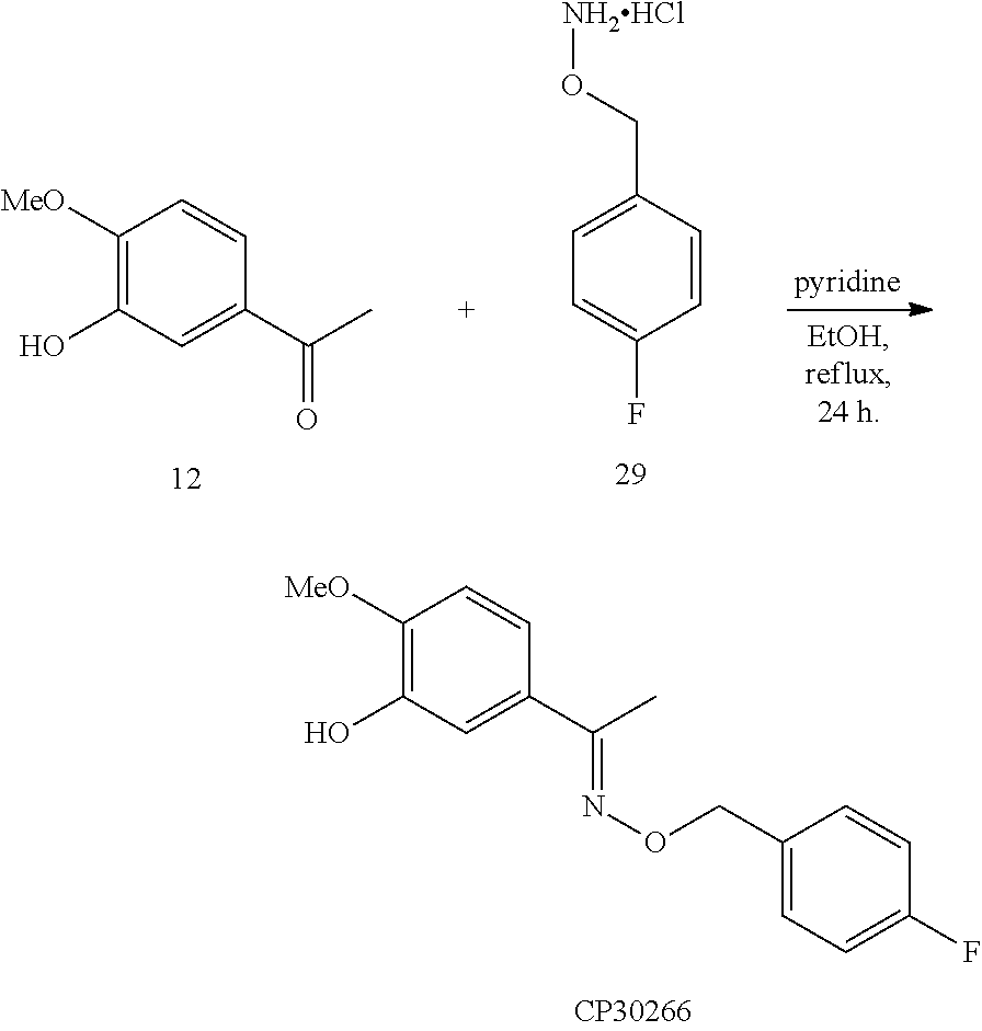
C1([MeO])=C(O)C=C(C(C)=NOCC2=CC=C(F)C=C2)C=C1.C1([MeO])=C(O)C=C(C(C)=O)C=C1.C1=C(CO[NH2HCl])C=CC(F)=C1
